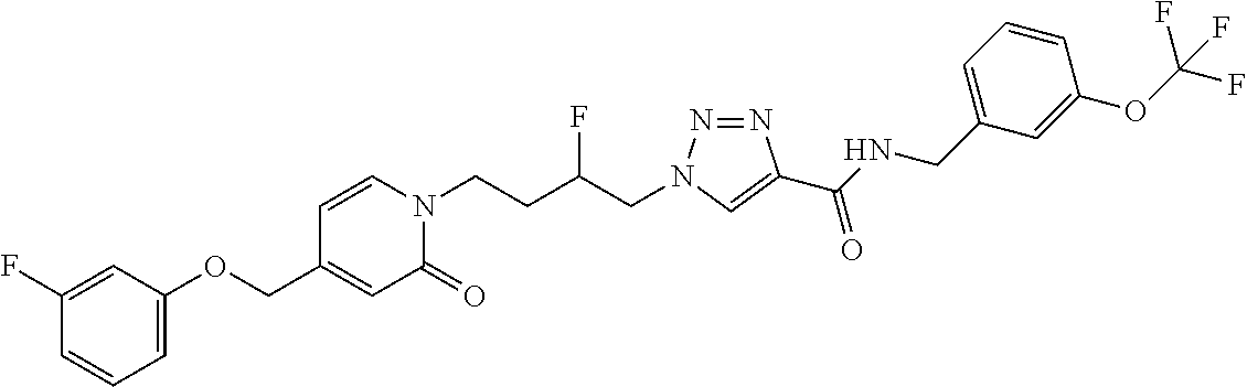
C1(COC2=CC=CC(F)=C2)=CC(=O)N(CCC(CN2N=NC(C(NCC3=CC=CC(OC(F)(F)F)=C3)=O)=C2)F)C=C1
